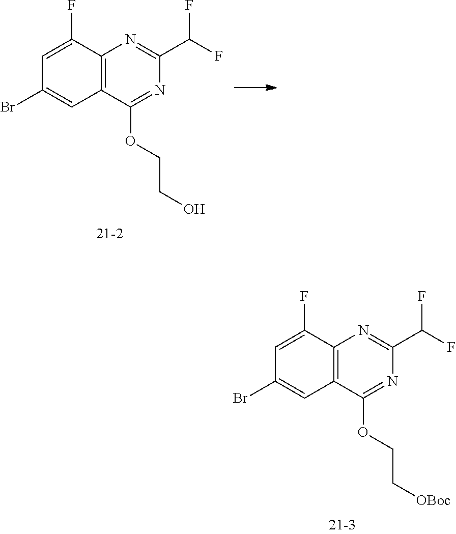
C12=C(C(OCCO)=NC(C(F)F)=N1)C=C(Br)C=C2F.C12=C(C(OCC[OBoc])=NC(C(F)F)=N1)C=C(Br)C=C2F
